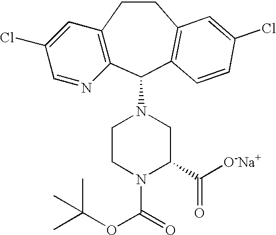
C12=C(C(N3CCN(C(=O)OC(C)(C)C)C(C([O-Na+])=O)C3)C3=C(CC1)C=C(Cl)C=C3)N=CC(Cl)=C2
